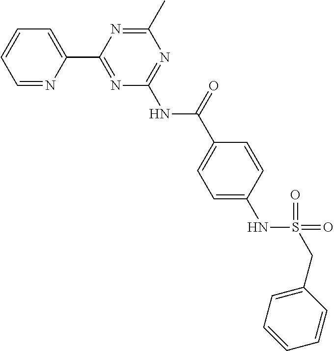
C1=NC(C2=NC(NC(=O)C3=CC=C(NS(CC4=CC=CC=C4)(=O)=O)C=C3)=NC(C)=N2)=CC=C1
